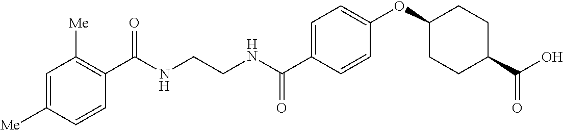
C1=C([Me])C=CC(C(NCCNC(C2=CC=C(OC3CCC(C(O)=O)CC3)C=C2)=O)=O)=C1[Me]
